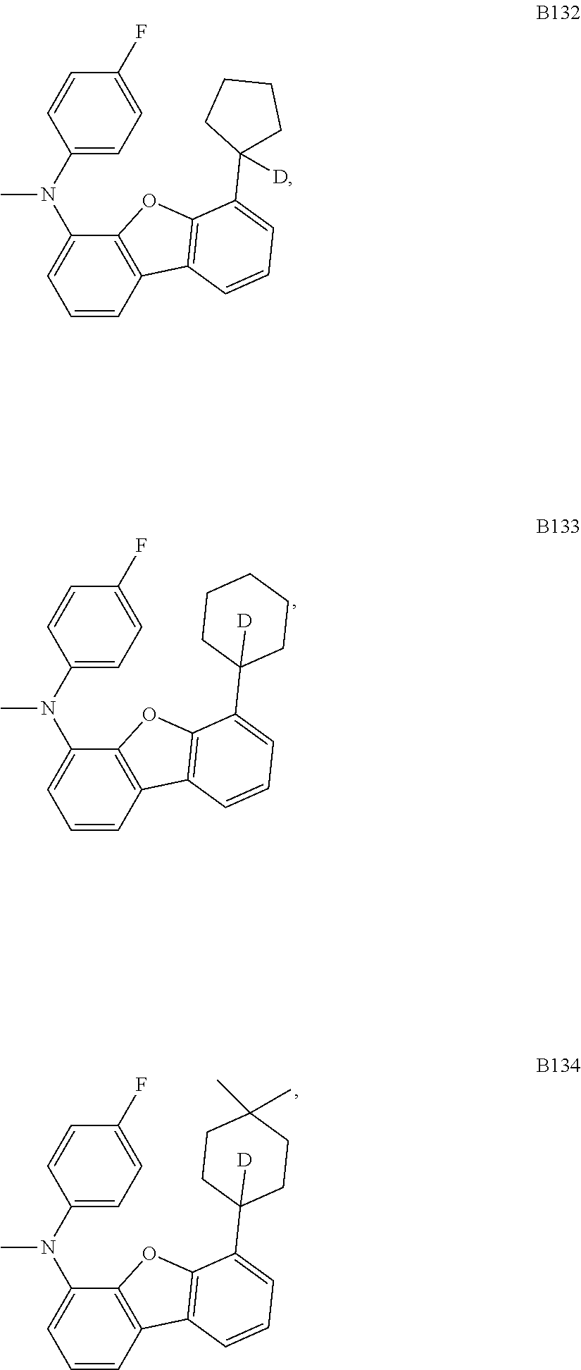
C1=CC2=C(C(N(C3=CC=C(F)C=C3)C)=C1)OC1=C2C=CC=C1C1([D])CCCC1.C1=CC2=C(C(N(C3=CC=C(F)C=C3)C)=C1)OC1=C2C=CC=C1C1([D])CCCCC1.C1=CC2=C(C(N(C3=CC=C(F)C=C3)C)=C1)OC1=C2C=CC=C1C1([D])CCC(C)(C)CC1
